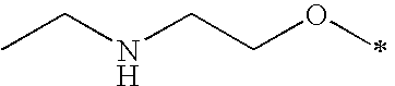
C(NCCOC)C
